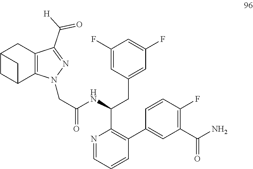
N1=CC=CC(C2=CC(C(N)=O)=C(F)C=C2)=C1C(NC(CN1C2=C(CC3CC2C3)C(C([H])=O)=N1)=O)CC1=CC(F)=CC(F)=C1
